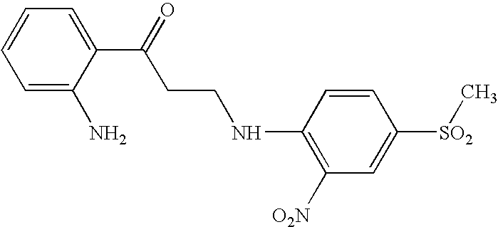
C1=C(N)C(C(=O)CCNC2=C([O2N])C=C([SO2]C)C=C2)=CC=C1
